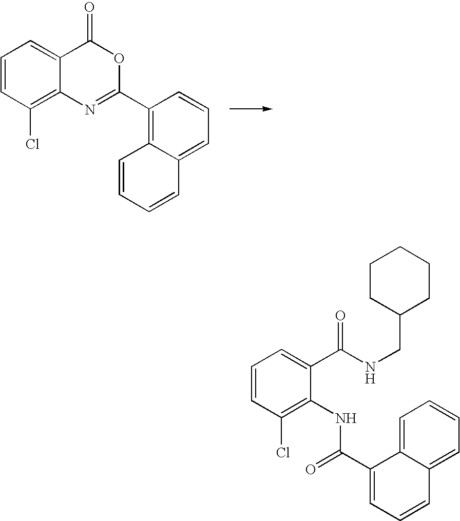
C1=CC(Cl)=C2C(=C1)C(=O)OC(C1=C3C(=CC=C1)C=CC=C3)=N2.C1=CC(Cl)=C(NC(=O)C2=CC=CC3=CC=CC=C32)C(C(NCC2CCCCC2)=O)=C1
